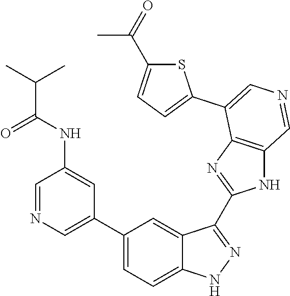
C1(C2=CN=CC(NC(C(C)C)=O)=C2)=CC=C2C(=C1)C(C1=NC3=C(N1)C=NC=C3C1=CC=C(C(=O)C)S1)=NN2
